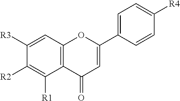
C1=C(C2=CC=C([R4])C=C2)OC2=C(C1=O)C([R1])=C([R2])C([R3])=C2
